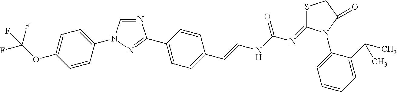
N1=CN(C2=CC=C(OC(F)(F)F)C=C2)N=C1C1=CC=C(C=CNC(N=C2SCC(=O)N2C2=CC=CC=C2C(C)C)=O)C=C1
